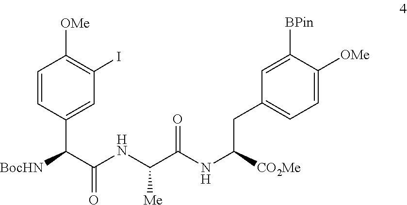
[BocHN]C(C(NC(C(NC([CO2Me])CC1=CC=C([OMe])C([BPin])=C1)=O)[Me])=O)C1=CC(I)=C([OMe])C=C1
